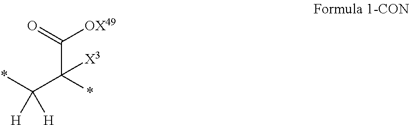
C(C(*)(C(*)([H])[H])[X3])(=O)[OX49]
